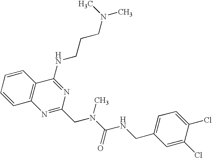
C1=CC=CC2=C1N=C(CN(C(=O)NCC1=CC=C(Cl)C(Cl)=C1)C)N=C2NCCCN(C)C
